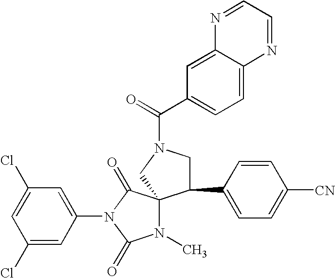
C1(Cl)=CC(Cl)=CC(N2C(=O)N(C)C3(C2=O)C(C2=CC=C([CN])C=C2)CN(C(=O)C2=CC=C4C(=C2)N=CC=N4)C3)=C1
